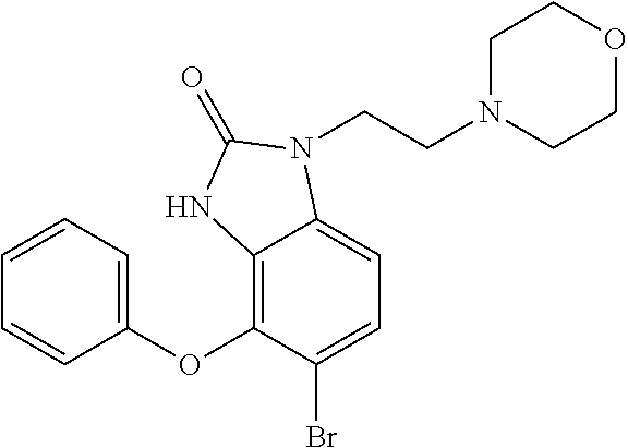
C1=CC=CC(OC2=C3C(=CC=C2Br)N(CCN2CCOCC2)C(=O)N3)=C1
